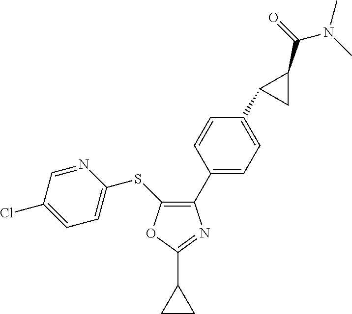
N1=CC(Cl)=CC=C1SC1=C(C2=CC=C(C3CC3C(N(C)C)=O)C=C2)N=C(C2CC2)O1
